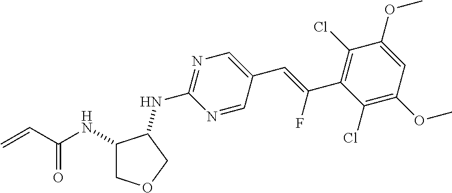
C1(NC(C=C)=O)COCC1NC1=NC=C(C=C(F)C2=C(Cl)C(OC)=CC(OC)=C2Cl)C=N1
